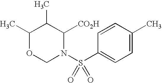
C1(C)OCN(S(=O)(C2=CC=C(C)C=C2)=O)C([CO2H])C1C
